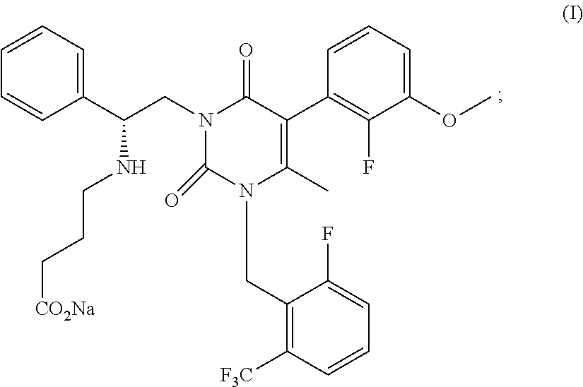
C1=CC=C(C(NCCC[CO2Na])CN2C(=O)N(CC3=C([F3C])C=CC=C3F)C(C)=C(C3=C(F)C(OC)=CC=C3)C2=O)C=C1
